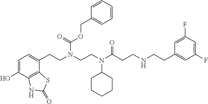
C1=C(O)C2=C(C(CCN(CCN(C(CCNCCC3=CC(F)=CC(F)=C3)=O)C3CCCCC3)C(=O)OCC3=CC=CC=C3)=C1)SC(=O)N2
